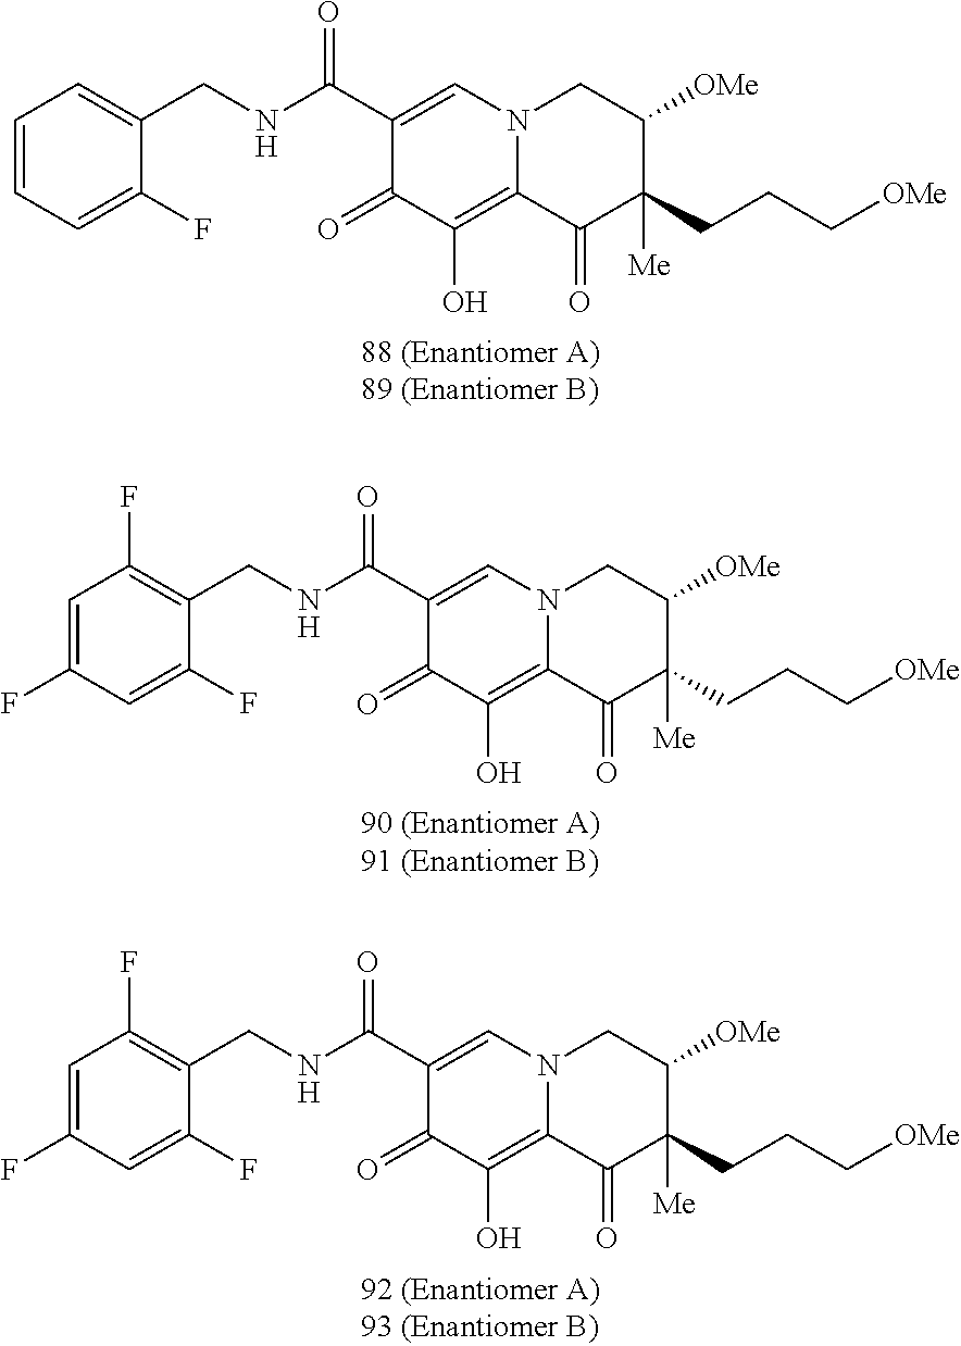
C1(C(NCC2=CC=CC=C2F)=O)=CN2C(=C(O)C1=O)C(=O)C(CCC[OMe])([Me])C([OMe])C2.C1(C(NCC2=C(F)C=C(F)C=C2F)=O)=CN2C(=C(O)C1=O)C(=O)C(CCC[OMe])([Me])C([OMe])C2.C1(C(NCC2=C(F)C=C(F)C=C2F)=O)=CN2C(=C(O)C1=O)C(=O)C(CCC[OMe])([Me])C([OMe])C2
